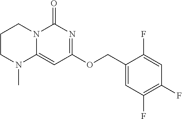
C1CN(C)C2=CC(OCC3=CC(F)=C(F)C=C3F)=NC(=O)N2C1
